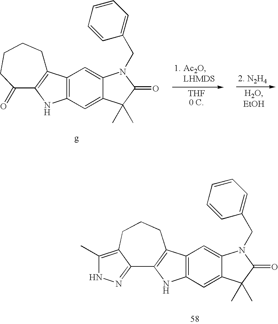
C12=C(C=C3C(=C1)N(CC1=CC=CC=C1)C(=O)C3(C)C)NC1=C2CCCCC1=O.C12=C(C=C3C(=C1)N(CC1=CC=CC=C1)C(=O)C3(C)C)NC1=C2CCCC2=C(C)NN=C21
